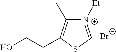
[N+]1([Et])=CSC(CCO)=C1C.[Br-]
